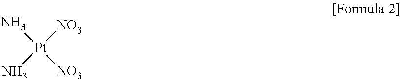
N[Pt](N)([NO3])[NO3]
